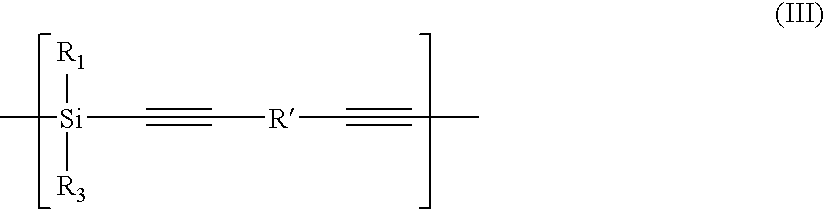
C[Si](C#C[R]C#CC)([R3])[R1]
